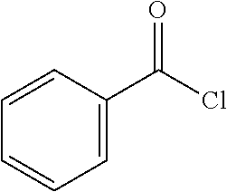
C1=C(C(Cl)=O)C=CC=C1
